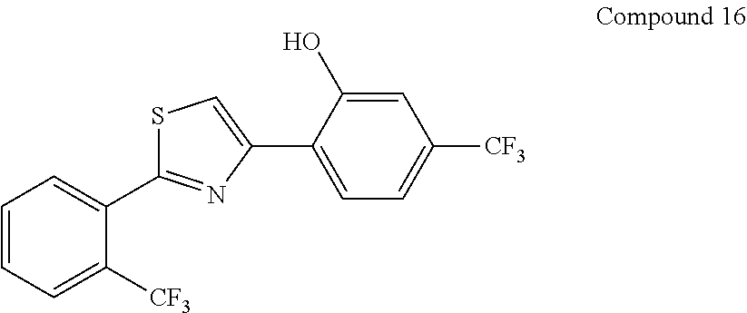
C1=CC=C([CF3])C(C2=NC(C3=CC=C([CF3])C=C3O)=CS2)=C1
